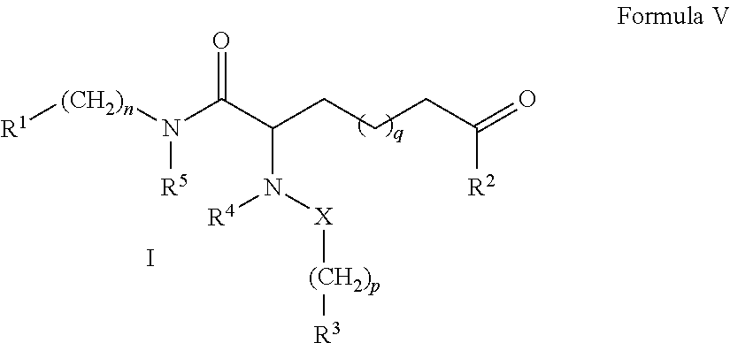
[R1][(CH2)n]N([R5])C(C(CCCC(=O)[R2])N([X][(CH2)p][R3])[R4])=O.I
